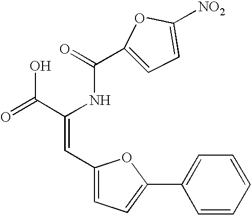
C1(C(=O)NC(C(=O)O)=CC2=CC=C(C3=CC=CC=C3)O2)=CC=C([NO2])O1
